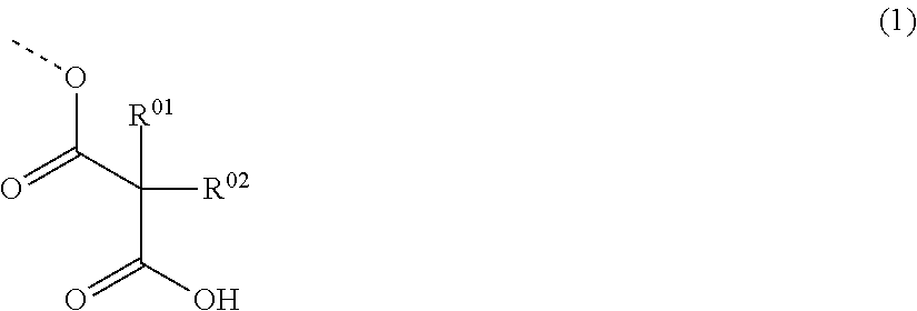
O=C(C([R02])(C(=O)O)[R01])OC
